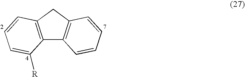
C12=C(CC3=C1C=CC=C3)C=CC=C2[R]
